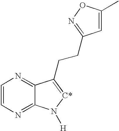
C1=CN=C2C(=N1)C(CCC1=NOC(C)=C1)=[C*]N2[H]
